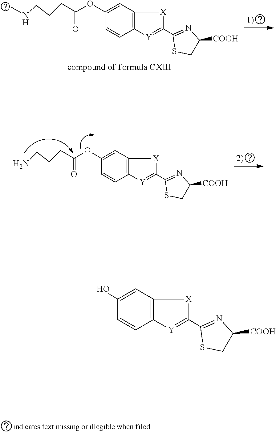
C1(OC(CCCNC)=O)=CC2=C(C=C1)[Y]=C(C1=NC([COOH])CS1)[X]2.C1(OC(CCCN)=O)=CC2=C(C=C1)[Y]=C(C1=NC([COOH])CS1)[X]2.C1(O)=CC2=C(C=C1)[Y]=C(C1=NC([COOH])CS1)[X]2
